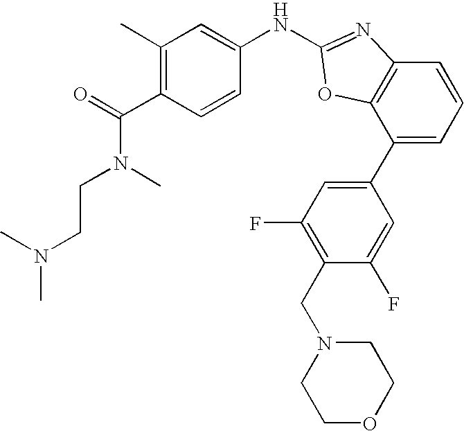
C1(C2=CC(F)=C(CN3CCOCC3)C(F)=C2)=CC=CC2=C1OC(NC1=CC(C)=C(C(=O)N(C)CCN(C)C)C=C1)=N2
